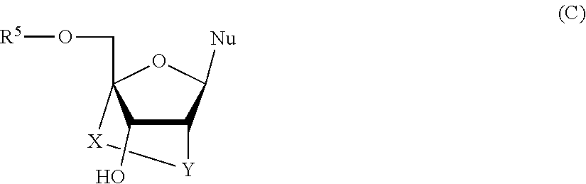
C12C([Nu])OC(CO[R5])([X][Y]1)C2O
